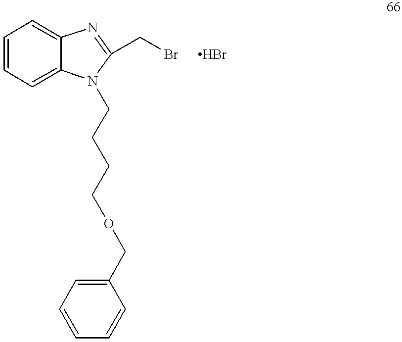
C1=CC=C2C(=C1)N=C(CBr)N2CCCCOCC1=CC=CC=C1.Br
